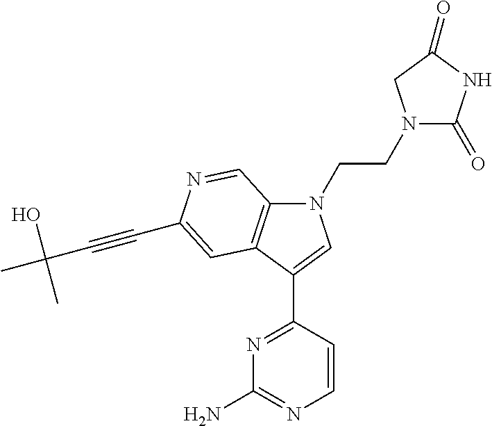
N1(CCN2C(=O)NC(=O)C2)C2=C(C(C3=NC(N)=NC=C3)=C1)C=C(C#CC(C)(O)C)N=C2
